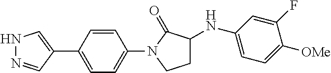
N1N=CC(C2=CC=C(N3CCC(NC4=CC=C([OMe])C(F)=C4)C3=O)C=C2)=C1
